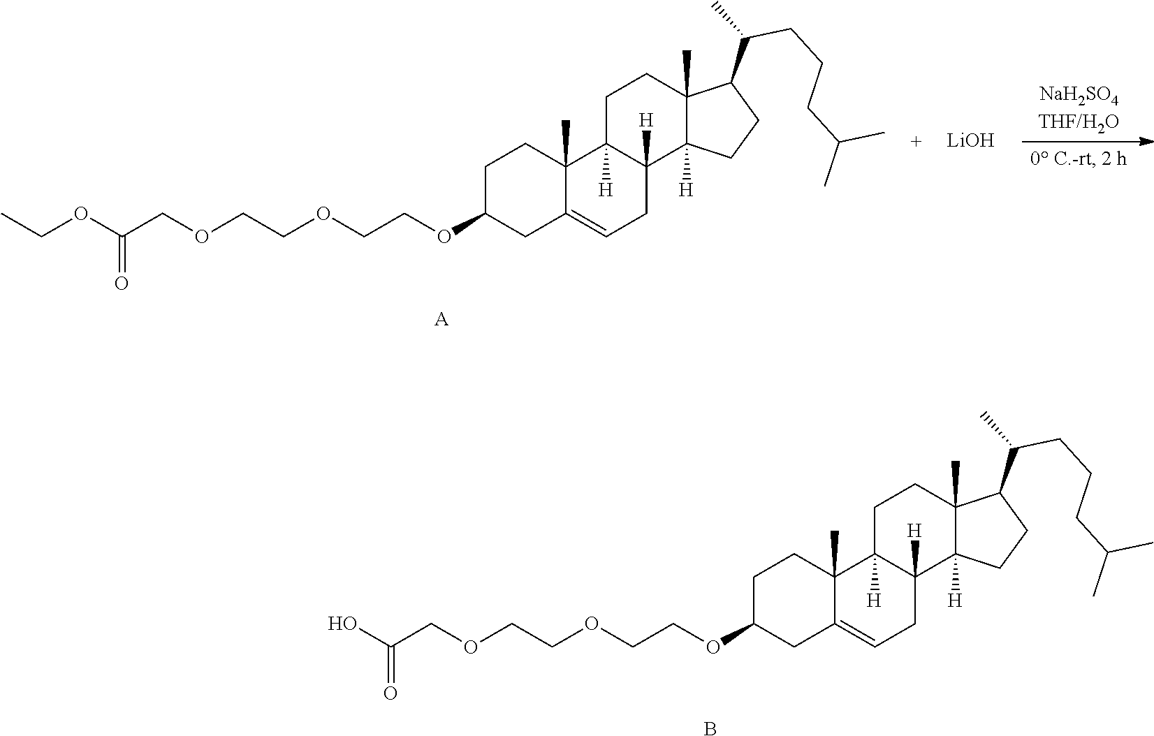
C1C(OCCOCCOCC(OCC)=O)CC2=CCC3([H])C([H])(C2(C)C1)CCC1(C)C3([H])CCC1C(C)CCCC(C)C.[A].[LiOH].C1C(OCCOCCOCC(O)=O)CC2=CCC3([H])C([H])(C2(C)C1)CCC1(C)C3([H])CCC1C(C)CCCC(C)C.B
